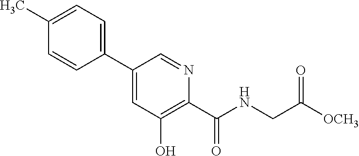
C1(C2=CC=C(C)C=C2)=CC(O)=C(C(NCC([OCH3])=O)=O)N=C1
